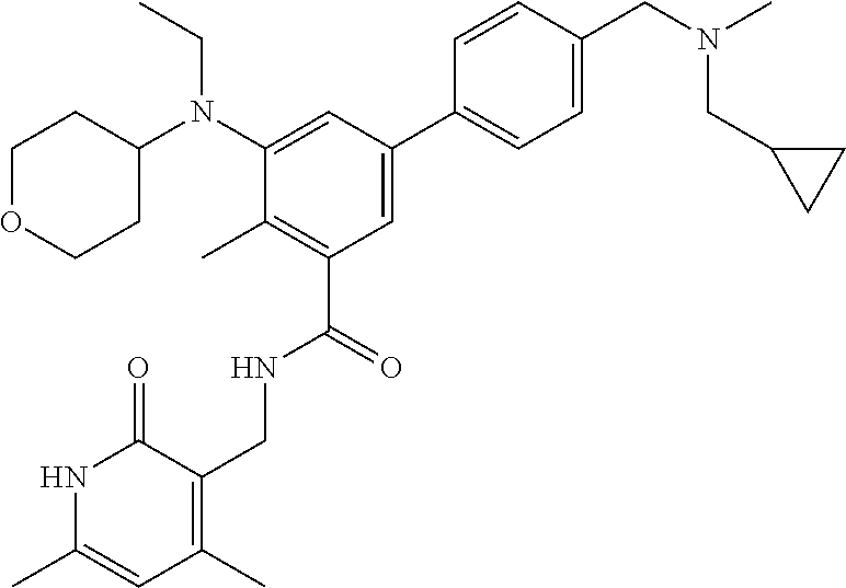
C1=CC(CN(CC2CC2)C)=CC=C1C1=CC(C(=O)NCC2=C(C)C=C(C)NC2=O)=C(C)C(N(C2CCOCC2)CC)=C1
